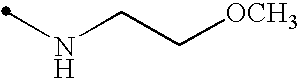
N(CC[OCH3])C
